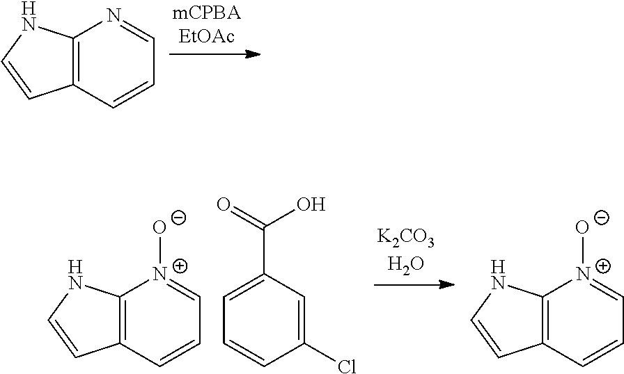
C12=C(C=CC=N1)C=CN2.C12=C(C=CC=[N+]1[O-])C=CN2.C1=C(Cl)C=CC=C1C(O)=O.C12=C(C=CC=[N+]1[O-])C=CN2
